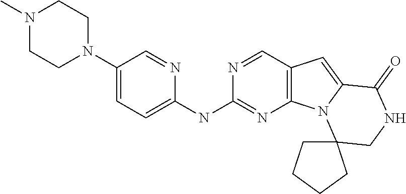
N1=CC2=C(N=C1NC1=CC=C(N3CCN(C)CC3)C=N1)N1C(=C2)C(=O)NCC12CCCC2
